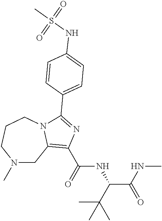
N1(C)CC2=C(C(=O)NC(C(NC)=O)C(C)(C)C)N=C(C3=CC=C(NS(C)(=O)=O)C=C3)N2CCC1
